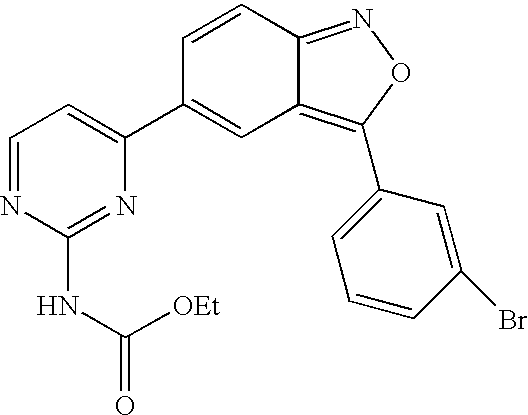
C12=C(C3=CC=CC(Br)=C3)ON=C1C=CC(C1=CC=NC(NC(=O)[OEt])=N1)=C2
